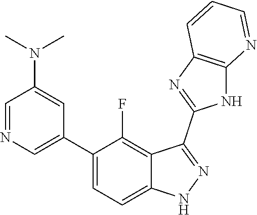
C1=NC=C(C2=CC=C3C(=C2F)C(C2=NC4=C(N2)N=CC=C4)=NN3)C=C1N(C)C
